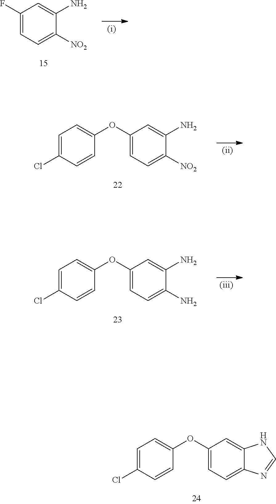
C1(F)=CC=C([NO2])C(N)=C1.C1=C(Cl)C=CC(OC2=CC=C([NO2])C(N)=C2)=C1.C1=C(Cl)C=CC(OC2=CC=C(N)C(N)=C2)=C1.C1=C(Cl)C=CC(OC2=CC=C3C(=C2)NC=N3)=C1
